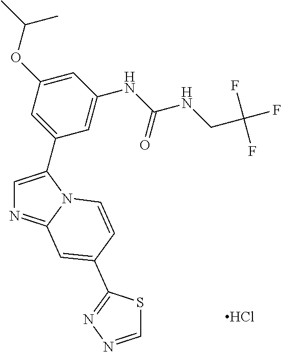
C1=C(C2=CC(OC(C)C)=CC(NC(NCC(F)(F)F)=O)=C2)N2C(=N1)C=C(C1=NN=CS1)C=C2.Cl
